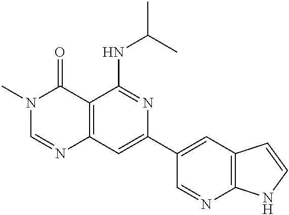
C12=C(C=C(C3=CC4=C(N=C3)NC=C4)N=C1NC(C)C)N=CN(C)C2=O
